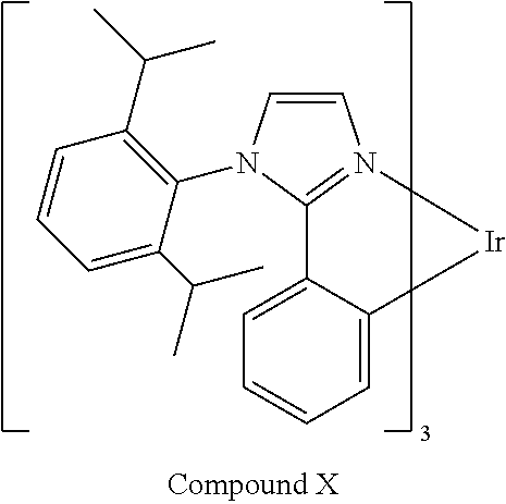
C1=C2C(=CC=C1)[Ir]N1=C2N(C2=C(C(C)C)C=CC=C2C(C)C)C=C1
